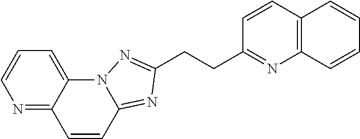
N1=C2C(=CC=C1)N1C(=NC(CCC3=NC4=C(C=C3)C=CC=C4)=N1)C=C2
